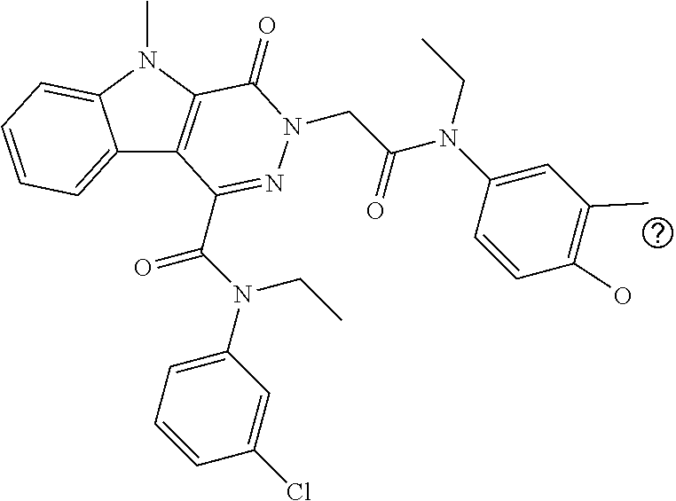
C12=CC=CC=C1N(C)C1=C2C(C(N(C2=CC=CC(Cl)=C2)CC)=O)=NN(CC(N(C2=CC(C)=C(O)C=C2)CC)=O)C1=O
